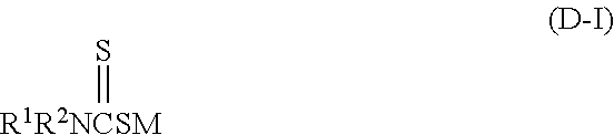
S=[R1R2NCSM]
